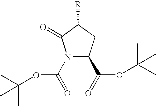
N1(C(=O)OC(C)(C)C)C(C(=O)OC(C)(C)C)CC([R])C1=O
